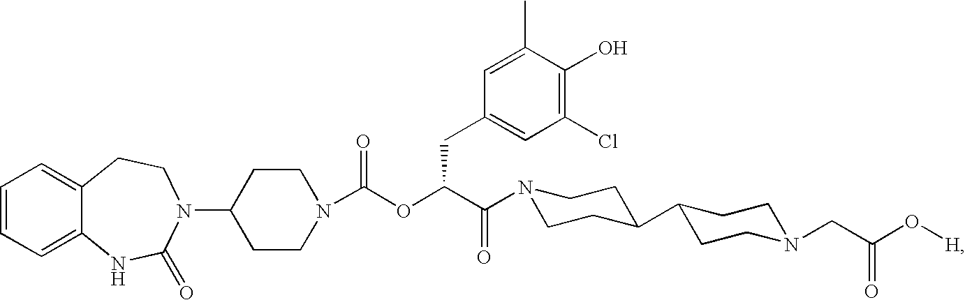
C1=CC=C2C(=C1)CCN(C1CCN(C(OC(C(=O)N3CCC(C4CCN(CC(O[H])=O)CC4)CC3)CC3=CC(Cl)=C(O)C(C)=C3)=O)CC1)C(=O)N2
